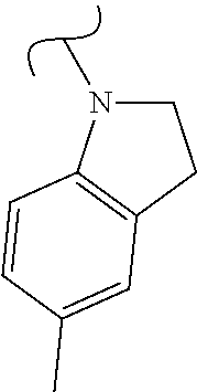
C1CC2=C(N1C)C=CC(C)=C2
